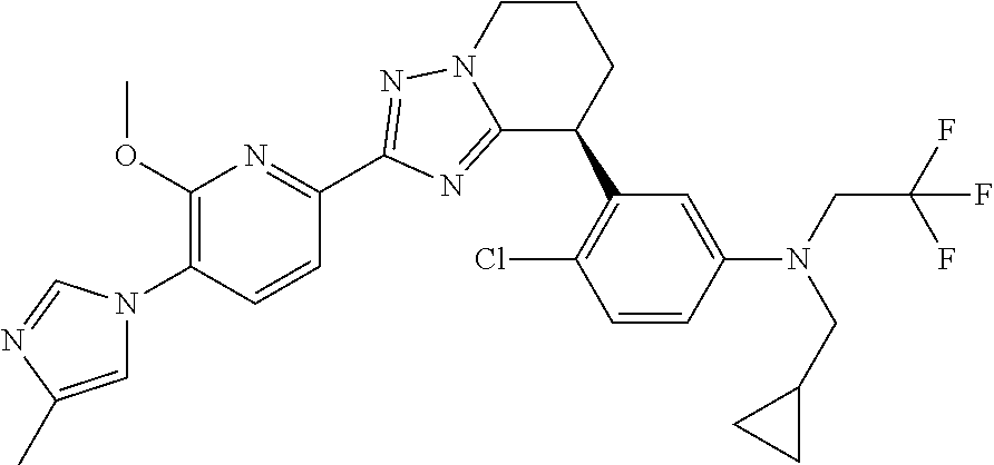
C12=NC(C3=NC(OC)=C(N4C=C(C)N=C4)C=C3)=NN1CCCC2C1=C(Cl)C=CC(N(CC2CC2)CC(F)(F)F)=C1
